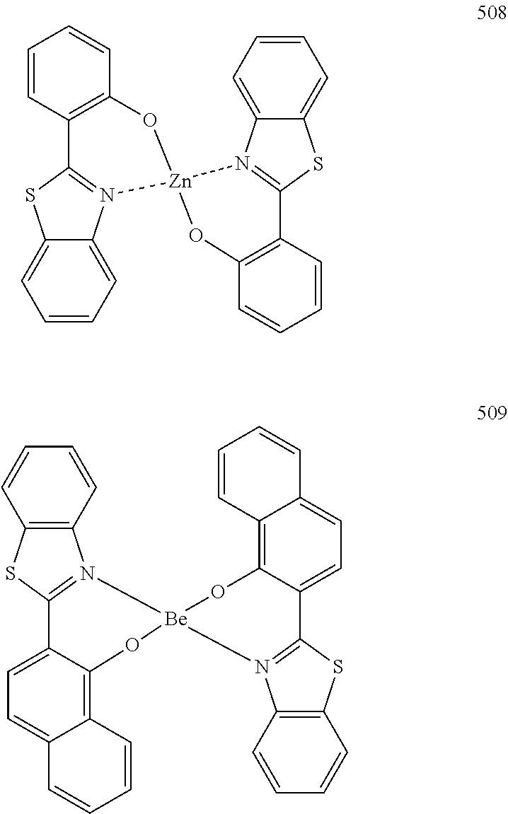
C12=CC=CC=C1N1=C(S2)C2=C(C=CC=C2)O[Zn]12OC1=C(C=CC=C1)C1=N2C2=CC=CC=C2S1.C12=C(N3=C(S1)C1=CC=C4C(=C1O[Be]31OC3=C5C(=CC=C3C3=N1C1=C(S3)C=CC=C1)C=CC=C5)C=CC=C4)C=CC=C2
